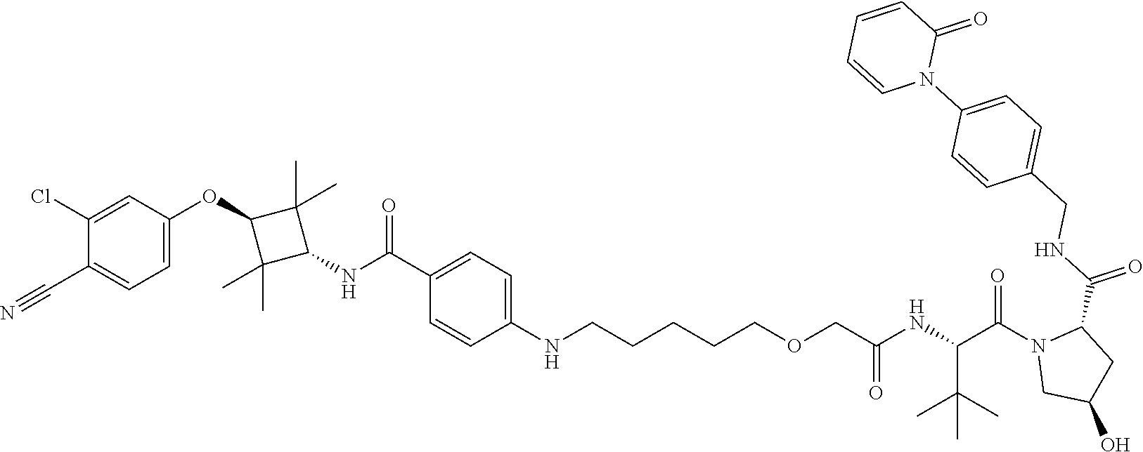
C1(C(=O)NC2C(C)(C)C(OC3=CC=C(C#N)C(Cl)=C3)C2(C)C)=CC=C(NCCCCCOCC(NC(C(N2CC(O)CC2C(NCC2=CC=C(N3C(=O)C=CC=C3)C=C2)=O)=O)C(C)(C)C)=O)C=C1
